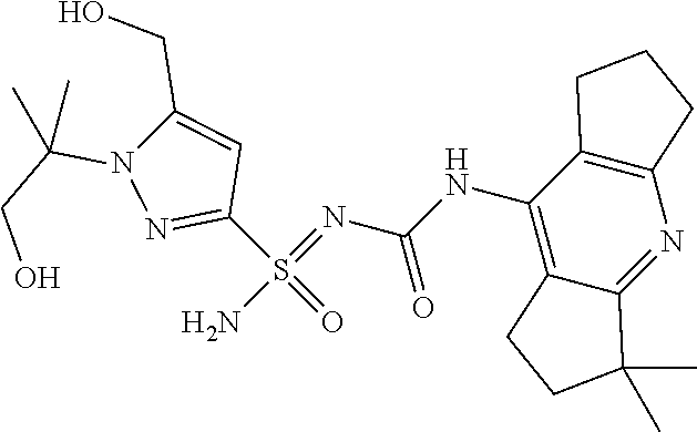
C1(NC(=O)N=S(N)(C2=NN(C(C)(CO)C)C(CO)=C2)=O)=C2C(=NC3=C1CCC3)C(C)(C)CC2
